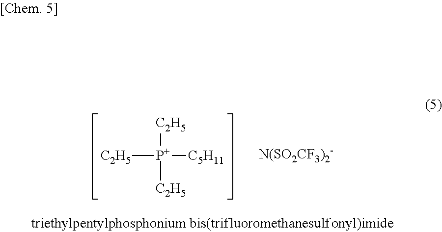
[C2H5][P+]([C5H11])([C2H5])[C2H5]
